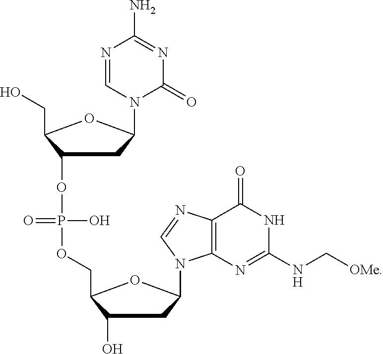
C1(OP(OCC2C(O)CC(N3C4=C(C(=O)NC(NC[OMe])=N4)N=C3)O2)(O)=O)CC(N2C=NC(N)=NC2=O)OC1CO
